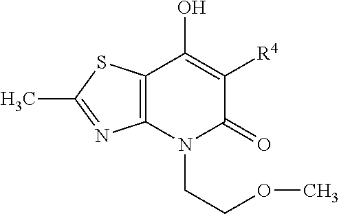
C12=C(N(CCOC)C(=O)C([R4])=C1O)N=C(C)S2
